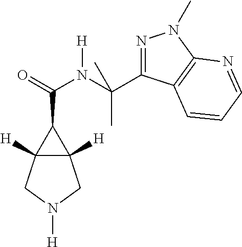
C12([H])C([H])(CN([H])C1)C2C(=O)N([H])C(C)(C)C1=NN(C)C2=C1C=CC=N2
